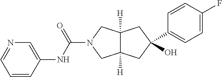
O=C(N1CC2([H])C([H])(C1)CC(O)(C1=CC=C(F)C=C1)C2)NC1=CN=CC=C1
